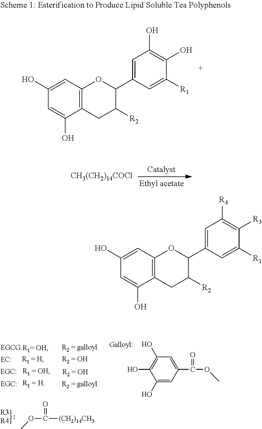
C1=C(C2OC3=C(CC2[R2])C(O)=CC(O)=C3)C=C([R1])C(O)=C1O.[CH3(CH2)14COCl].[R1= OH].[R2 = galloyl].[R1 = H].[R1 = OH].[R1 = H].[R2 = OH].O(C(=O)[(CH2)14CH3])C.C1(O)=C(O)C(O)=CC(C(=O)OC)=C1.[R2 = OH].[R2 = galloyl].C1=C(C2OC3=C(CC2[R2])C(O)=CC(O)=C3)C=C([R1])C([R3])=C1[R4]
